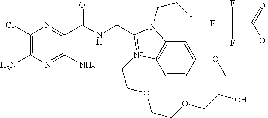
C1(Cl)=C(N)N=C(N)C(C(NCC2=[N+](CCOCCOCCO)C3=C(C=C(OC)C=C3)N2CCF)=O)=N1.FC(F)(F)C(=O)[O-]
